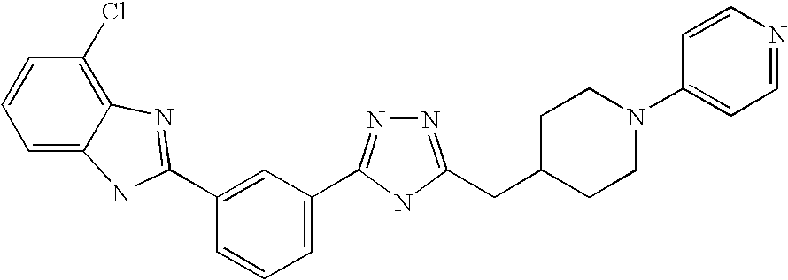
C1C(CC2=NN=C(C3=CC=CC(C4=NC5=C(Cl)C=CC=C5N4)=C3)N2)CCN(C2=CC=NC=C2)C1
